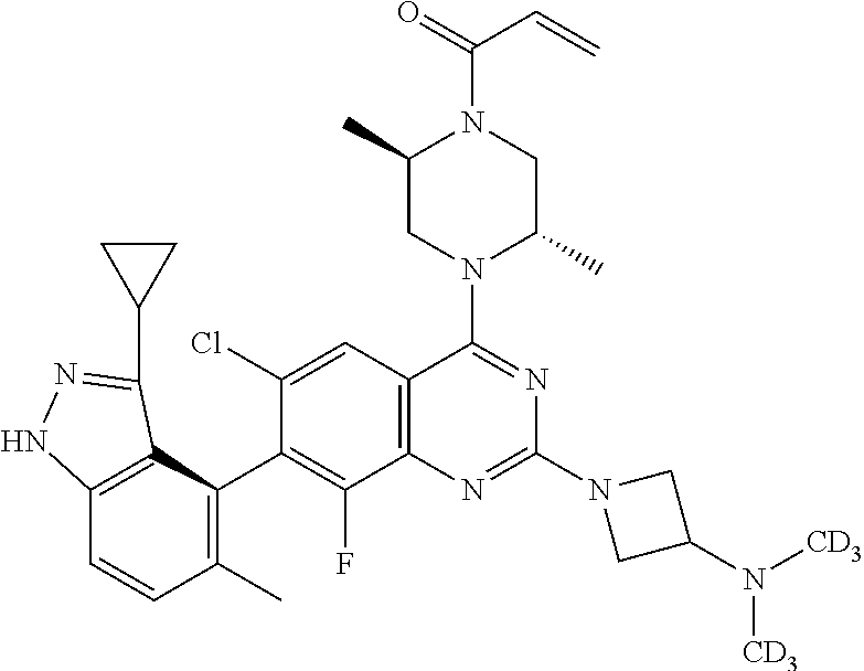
C12=C(C(C3=C(F)C4=C(C=C3Cl)C(N3C(C)CN(C(C=C)=O)C(C)C3)=NC(N3CC(N([CD3])[CD3])C3)=N4)=C(C)C=C1)C(C1CC1)=NN2
